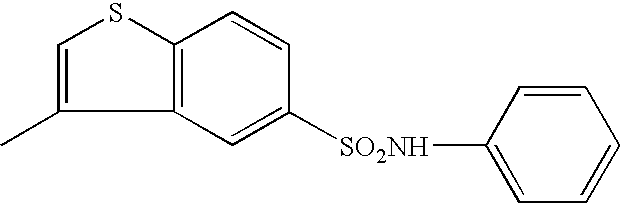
C12=C(SC=C1C)C=CC([SO2NH]C1=CC=CC=C1)=C2
